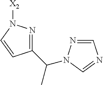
C1(C(C)N2N=CN=C2)=NN([X2])C=C1
